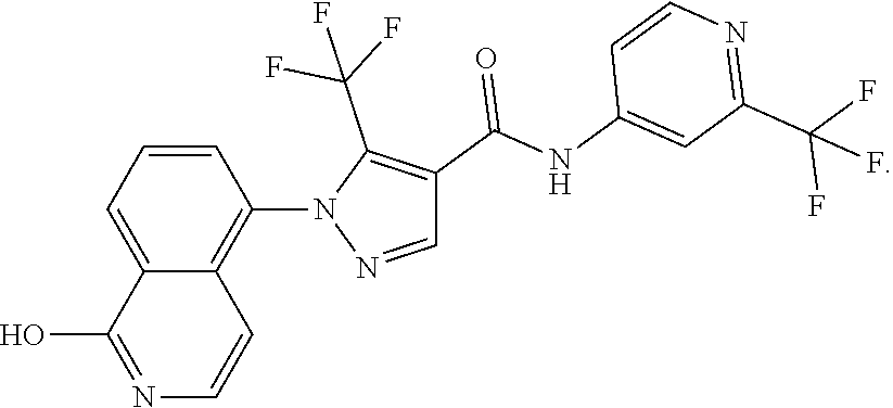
C1=CC(N2N=CC(C(NC3=CC(C(F)(F)F)=NC=C3)=O)=C2C(F)(F)F)=C2C(=C1)C(O)=NC=C2
